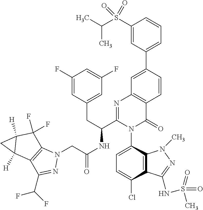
C1=C(Cl)C2=C(C(N3C(=O)C4=C(N=C3C(CC3=CC(F)=CC(F)=C3)NC(CN3C5=C(C(C(F)F)=N3)C3([H])C([H])(C5(F)F)C3)=O)C=C(C3=CC=CC(S(C(C)C)(=O)=O)=C3)C=C4)=C1)N(C)N=C2NS(=O)(C)=O
